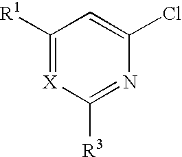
C1([R1])=[X]C([R3])=NC(Cl)=C1
